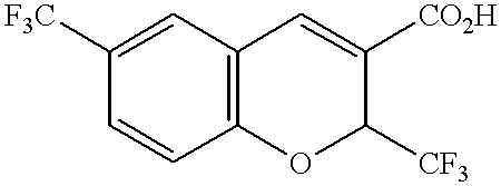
C1=CC2=C(C=C1[F3C])C=C([CO2H])C([CF3])O2
